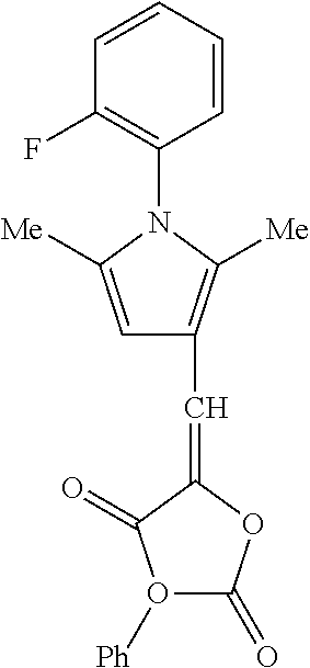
C1=CC=CC(N2C([Me])=CC(C=C3OC(=O)O([Ph])C3=O)=C2[Me])=C1F
